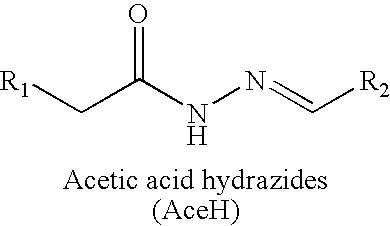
[R1]CC(NN=C[R2])=O
